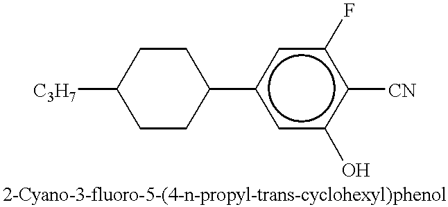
C1CC(c2cc(O)c([CN])c(F)c2)CCC1[C3H7]
